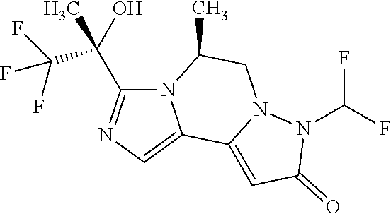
N12C(C(C(F)(F)F)(O)C)=NC=C1C1=CC(=O)N(C(F)F)N1CC2C
